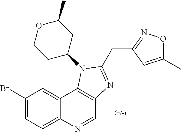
C1(Br)=CC=C2C(=C1)C1=C(C=N2)N=C(CC2=NOC(C)=C2)N1C1CC(C)OCC1
